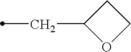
C1(CC)OCC1
